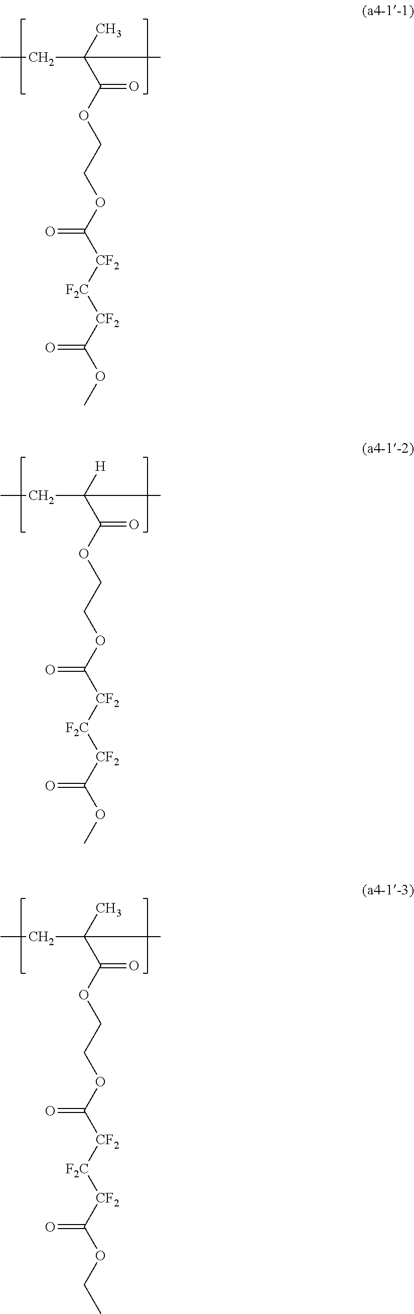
C(OC(C(C)(CC)C)=O)COC([CF2][F2C][CF2]C(OC)=O)=O.C(OC(C([H])(CC)C)=O)COC([CF2][F2C][CF2]C(OC)=O)=O.C(OC(C(C)(CC)C)=O)COC([CF2][F2C][CF2]C(OCC)=O)=O
